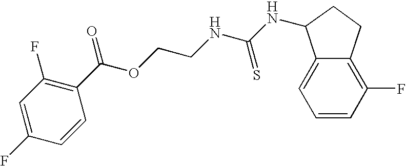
C1(F)=C(C(OCCNC(NC2C3=CC=CC(F)=C3CC2)=S)=O)C=CC(F)=C1
